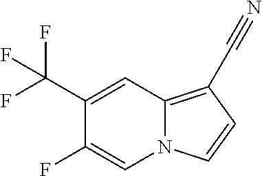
N12C(=C(C#N)C=C1)C=C(C(F)(F)F)C(F)=C2
